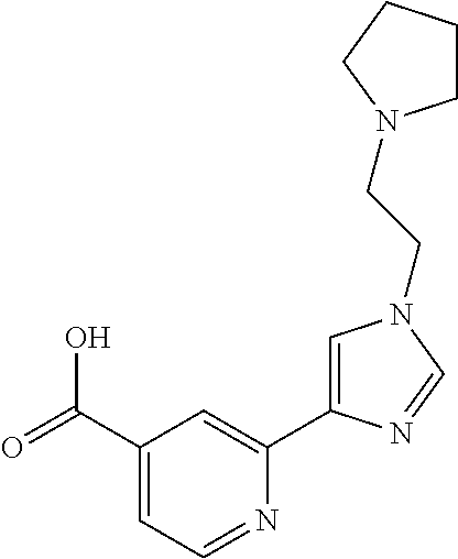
C1(C(=O)O)=CC=NC(C2=CN(CCN3CCCC3)C=N2)=C1
